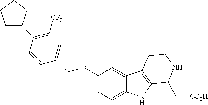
C1(OCC2=CC([CF3])=C(C3CCCC3)C=C2)=CC=C2C(=C1)C1=C(N2)C(C[CO2H])NCC1
